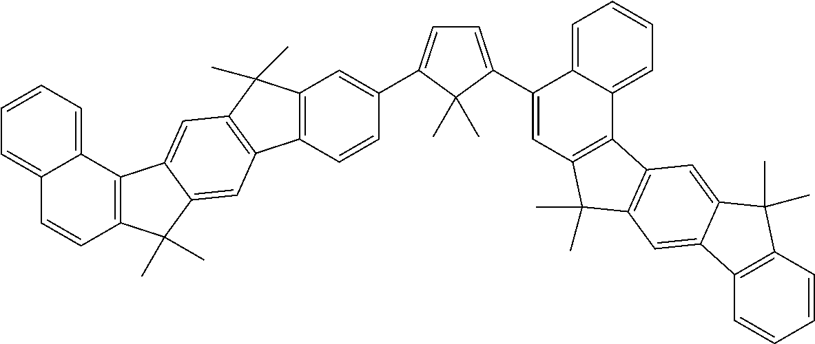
C12=C(C=CC(C3=CC=C(C4=CC5=C(C6=CC=CC=C46)C4=C(C5(C)C)C=C5C(=C4)C(C)(C)C4=C5C=CC=C4)C3(C)C)=C1)C1=C(C2(C)C)C=C2C(=C1)C(C)(C)C1=C2C2=CC=CC=C2C=C1
